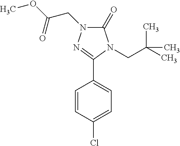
C1=CC(Cl)=CC=C1C1=NN(CC(=O)OC)C(=O)N1CC(C)(C)C
